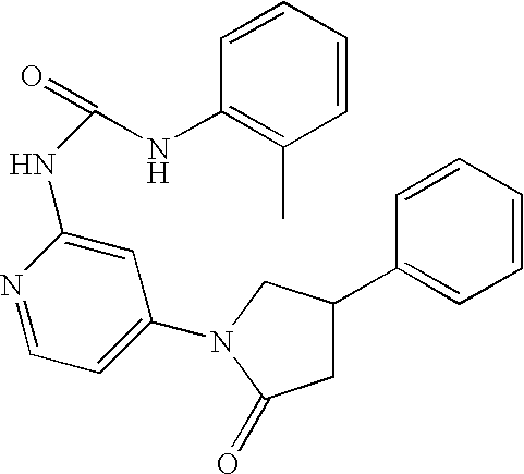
C1C(C2=CC=CC=C2)CN(C2=CC=NC(NC(=O)NC3=C(C)C=CC=C3)=C2)C1=O
